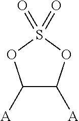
C1([A])C([A])OS(=O)(=O)O1
